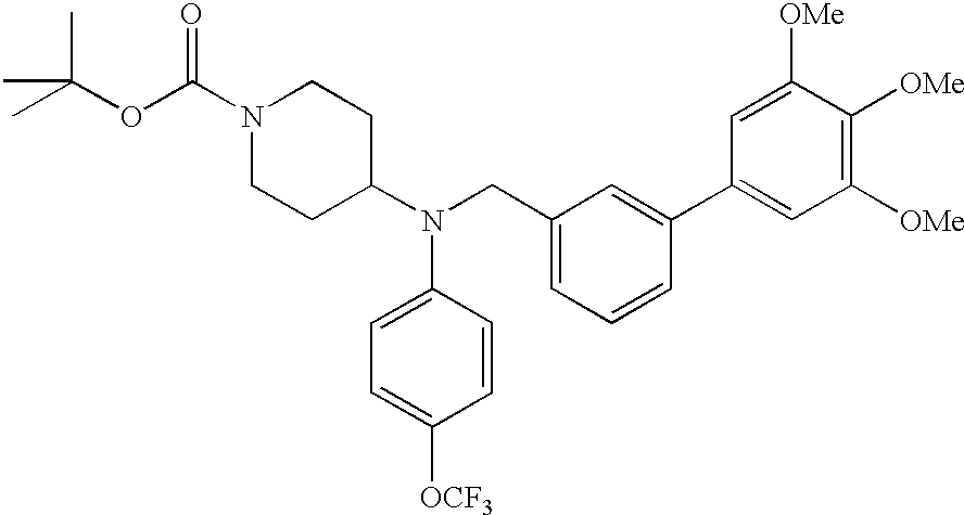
N1(C(OC(C)(C)C)=O)CCC(N(CC2=CC=CC(C3=CC([OMe])=C([OMe])C([OMe])=C3)=C2)C2=CC=C([OCF3])C=C2)CC1
